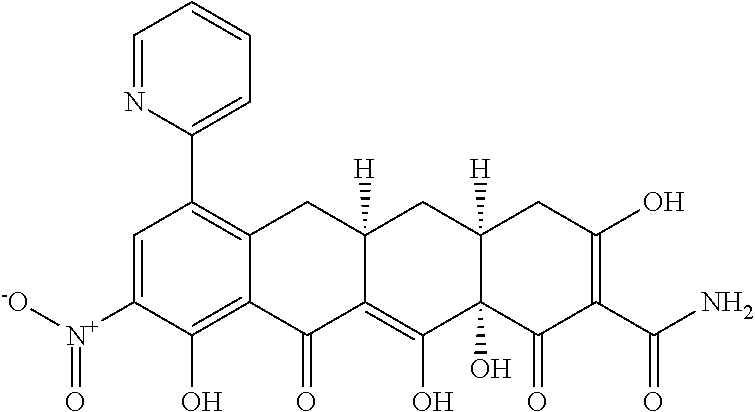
C1=C([N+]([-O])=O)C(O)=C2C(=C1C1=CC=CC=N1)CC1([H])C(=C(O)C3(O)C([H])(C1)CC(O)=C(C(N)=O)C3=O)C2=O
